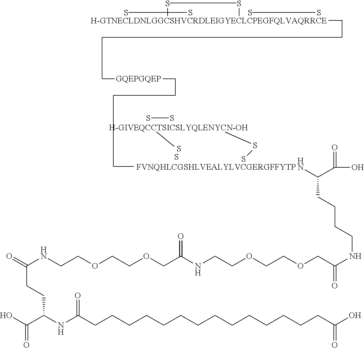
S.S.S.S.O=C(NCCOCCOCC(NCCOCCOCC(NCCCCC(N)C(O)=O)=O)=O)CCC(NC(CCCCCCCCCCCCCCC(O)=O)=O)C(O)=O.S.S.S.S.S.S.S.S
